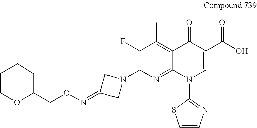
C1(CON=C2CN(C3=C(F)C(C)=C4C(=N3)N(C3=NC=CS3)C=C(C(O)=O)C4=O)C2)CCCCO1
